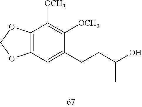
C12=C(OCO1)C([OCH3])=C([OCH3])C(CCC(O)C)=C2
